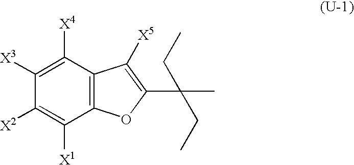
C1([X3])=C([X4])C2=C(C([X1])=C1[X2])OC(C(C)(CC)CC)=C2[X5]
